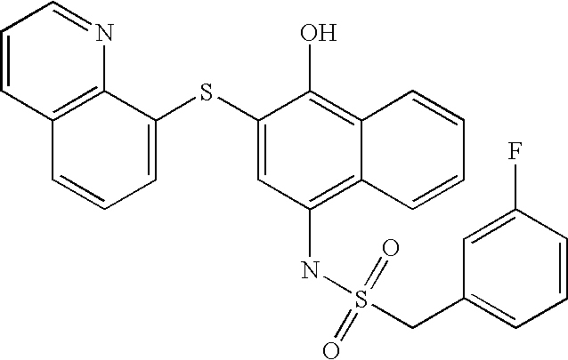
C1=CC2=C(N=C1)C(SC1=CC(NS(CC3=CC=CC(F)=C3)(=O)=O)=C3C(=C1O)C=CC=C3)=CC=C2
